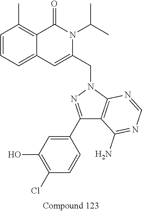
C1=CC=C2C(=C1C)C(=O)N(C(C)C)C(CN1N=C(C3=CC(O)=C(Cl)C=C3)C3=C1N=CN=C3N)=C2
